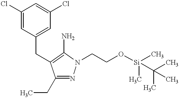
C(C1=CC(Cl)=CC(Cl)=C1)C1=C(N)N(CCO[Si](C)(C)C(C)(C)C)N=C1CC
